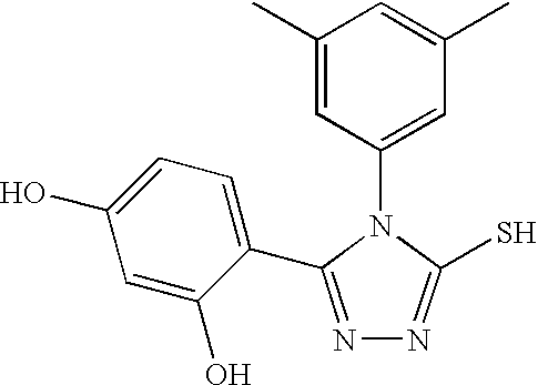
C1(N2C(S)=NN=C2C2=CC=C(O)C=C2O)=CC(C)=CC(C)=C1
